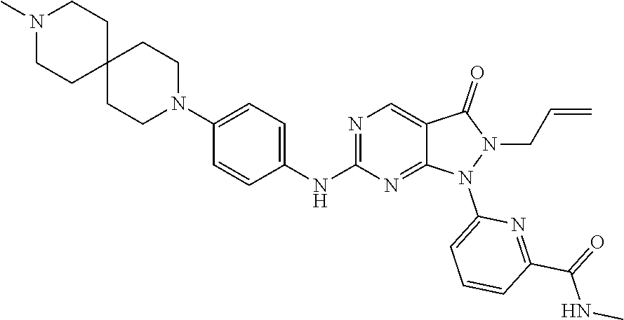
N1=C(NC2=CC=C(N3CCC4(CC3)CCN(C)CC4)C=C2)N=C2C(=C1)C(=O)N(CC=C)N2C1=CC=CC(C(=O)NC)=N1
